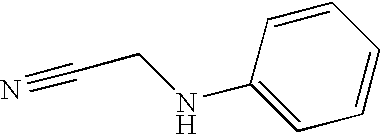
C1=CC(NCC#N)=CC=C1
